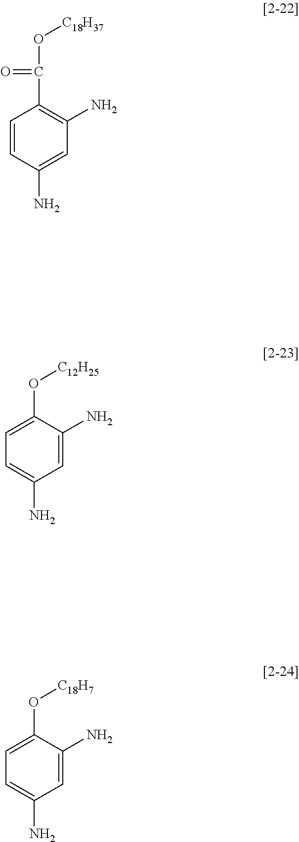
C1=CC(N)=CC(N)=C1C(=O)O[C18H37].C1=C(O[C12H25])C(N)=CC(N)=C1.C1=C(O[C18H7])C(N)=CC(N)=C1
